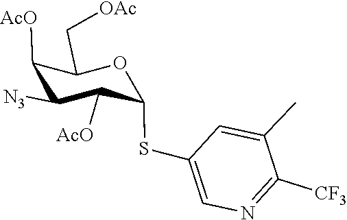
C1=C(C)C([CF3])=NC=C1SC1C([AcO])C([N3])C([AcO])C(C[OAc])O1
